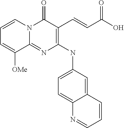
C12=NC(NC3=CC=C4C(=C3)C=CC=N4)=C(C=CC(O)=O)C(=O)N1C=CC=C2[OMe]
